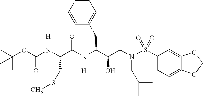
C(C(N(C(C(O)CN(S(C1=CC=C2C(=C1)OCO2)(=O)=O)CC(C)C)CC1=CC=CC=C1)[H])=O)(CSC)N(C(OC(C)(C)C)=O)[H]
